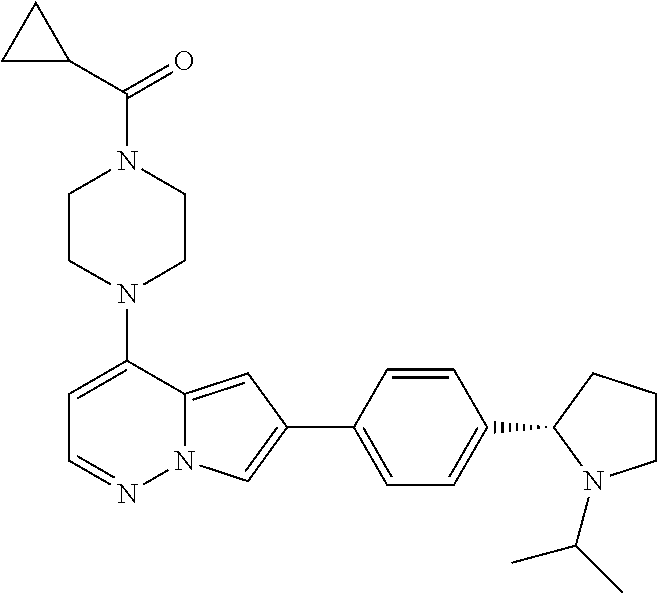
N1(C2=CC=NN3C2=CC(C2=CC=C(C4N(C(C)C)CCC4)C=C2)=C3)CCN(C(C2CC2)=O)CC1
